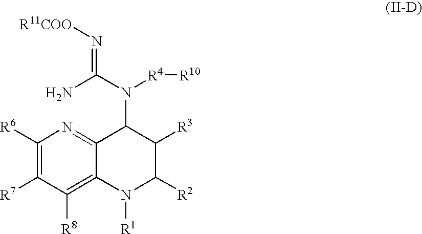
C1([R6])=C([R7])C([R8])=C2C(=N1)C(N(C(N)=N[R11COO])[R4][R10])C([R3])C([R2])N2[R1]
